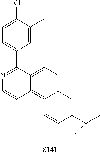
C1(C2=NC=CC3=C4C(=CC=C23)C=C(C(C)(C)C)C=C4)=CC=C(Cl)C(C)=C1
